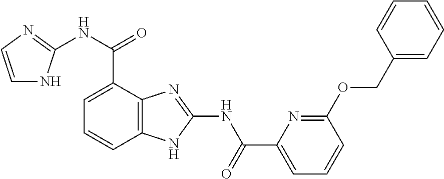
C12=C(C=CC=C1C(NC1=NC=CN1)=O)NC(NC(=O)C1=CC=CC(OCC3=CC=CC=C3)=N1)=N2
